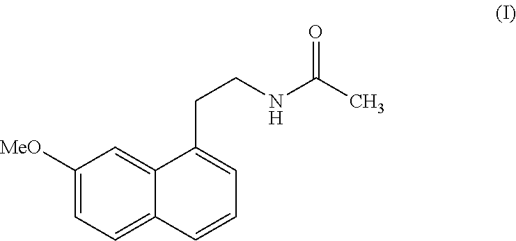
C1([MeO])=CC=C2C(=C1)C(CCNC(C)=O)=CC=C2
